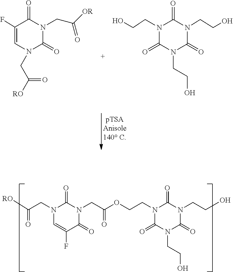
C(CN1C(=O)N(CC(OCCN2C(=O)N(CCO)C(=O)N(CCO)C2=O)=O)C(=O)C(F)=C1)([RO])=O.C1(F)=CN(CC([RO])=O)C(=O)N(CC([OR])=O)C1=O.N1(CCO)C(=O)N(CCO)C(=O)N(CCO)C1=O
